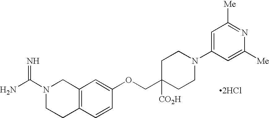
N1(C(N)=N)CCC2=C(C1)C=C(OCC1([CO2H])CCN(C3=CC([Me])=NC([Me])=C3)CC1)C=C2.[2HCl]
